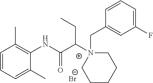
C1=CC=C(C)C(NC(C(N2(CC3=CC(F)=CC=C3)CCCCC2)CC)=O)=C1C.[Br-]
